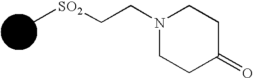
C[SO2]CCN1CCC(=O)CC1
